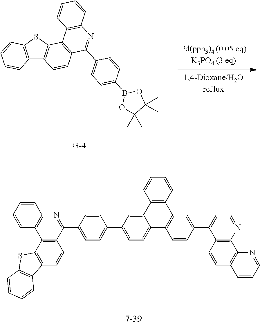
C12=C(SC3=C1C=CC1=C3C3=C(N=C1C1=CC=C(B4OC(C)(C)C(C)(C)O4)C=C1)C=CC=C3)C=CC=C2.C12=C(C3=C(C=C1)C1=C(S3)C=CC=C1)C1=C(N=C2C2=CC=C(C3=CC=C4C(=C3)C3=C(C5=C4C=CC(C4=CC=NC6=C4C=CC4=C6N=CC=C4)=C5)C=CC=C3)C=C2)C=CC=C1
